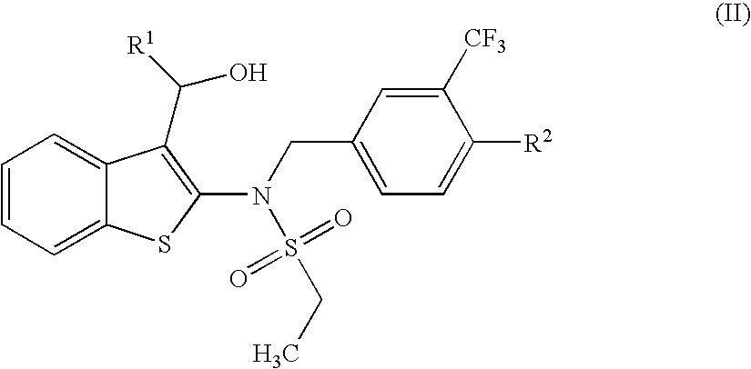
C1=CC=C2C(=C1)C(C([R1])O)=C(N(CC1=CC=C([R2])C([CF3])=C1)S(=O)(=O)CC)S2
